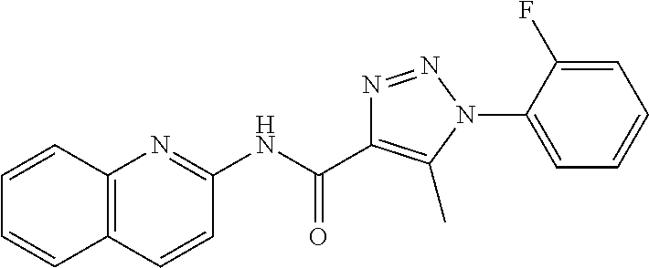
N(C(=O)C1=C(C)N(C2=CC=CC=C2F)N=N1)C1=NC2=C(C=C1)C=CC=C2
